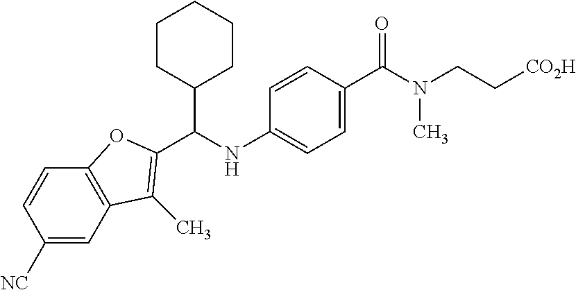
N(C1=CC=C(C(=O)N(CC[CO2H])C)C=C1)C(C1CCCCC1)C1=C(C)C2=C(C=CC([NC])=C2)O1
